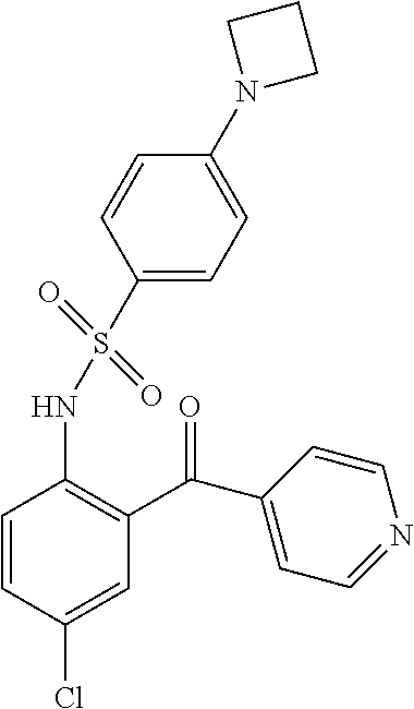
C1=CC(Cl)=CC(C(C2=CC=NC=C2)=O)=C1NS(C1=CC=C(N2CCC2)C=C1)(=O)=O
